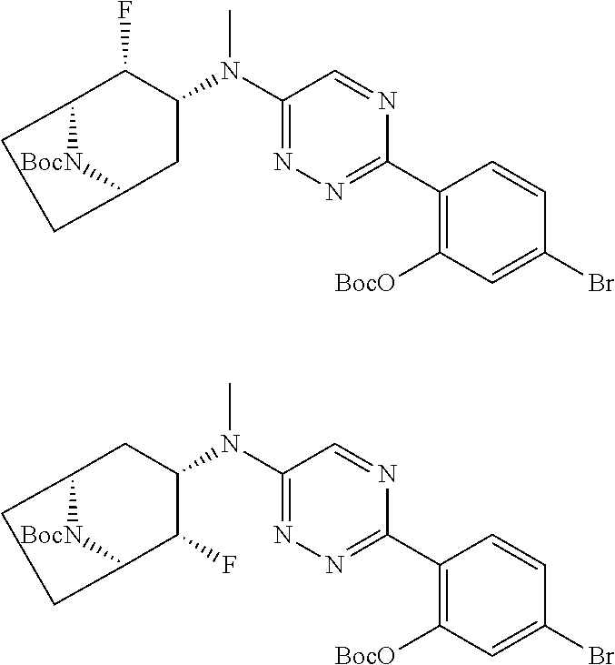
C12[BocN]C(CC(N(C3=NN=C(C4=C([BocO])C=C(Br)C=C4)N=C3)C)C1F)CC2.C12[BocN]C(C(F)C(N(C3=NN=C(C4=C([BocO])C=C(Br)C=C4)N=C3)C)C1)CC2
